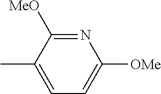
N1=C([MeO])C(C)=CC=C1[OMe]
